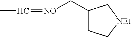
CC=[NO]CC1CC[NEt]C1
